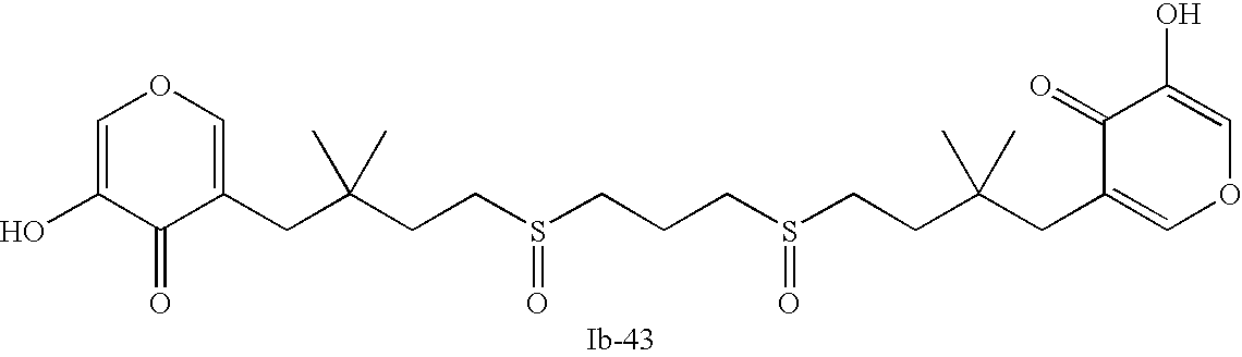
C(C(CCS(CCCS(CCC(CC1=COC=C(O)C1=O)(C)C)=O)=O)(C)C)C1=COC=C(O)C1=O
